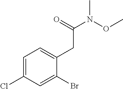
C1=C(Cl)C=C(Br)C(CC(N(OC)C)=O)=C1
